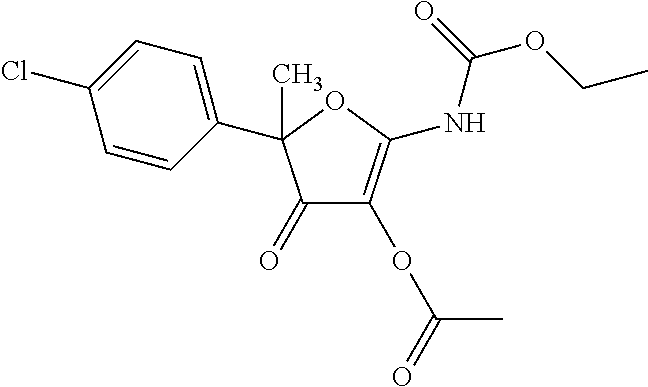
C1=CC(C2(C)C(=O)C(OC(=O)C)=C(NC(OCC)=O)O2)=CC=C1Cl
